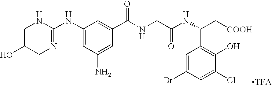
C1(NC2=NCC(O)CN2)=CC(N)=CC(C(NCC(NC(C[COOH])C2=C(O)C(Cl)=CC(Br)=C2)=O)=O)=C1
